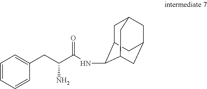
C1=CC=CC(CC(C(NC2C3CC4CC(CC2C4)C3)=O)N)=C1
